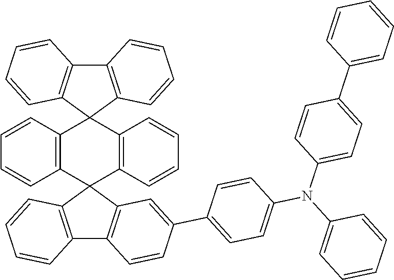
C12=C(C=CC=C1)C1(C3=C2C=CC=C3)C2=C(C=CC=C2)C2(C3=C(C4=C2C=C(C2=CC=C(N(C5=CC=CC=C5)C5=CC=C(C6=CC=CC=C6)C=C5)C=C2)C=C4)C=CC=C3)C2=C1C=CC=C2
